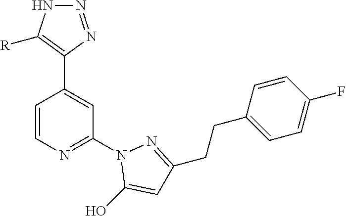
C1=CN=C(N2C(O)=CC(CCC3=CC=C(F)C=C3)=N2)C=C1C1=C([R])NN=N1
